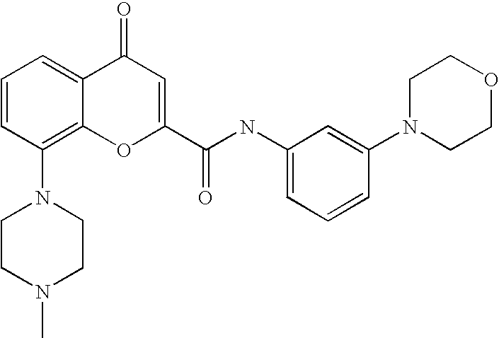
N1(C2=C3C(=CC=C2)C(=O)C=C(C(NC2=CC=CC(N4CCOCC4)=C2)=O)O3)CCN(C)CC1
